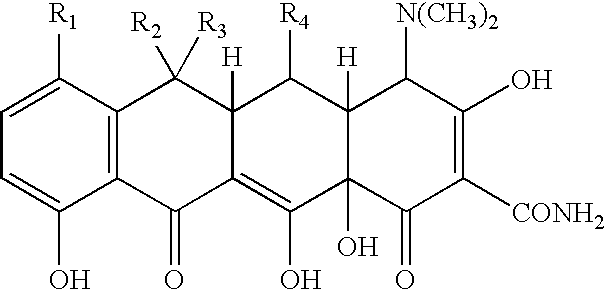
C12=C(C([R1])=CC=C1O)C([R3])([R2])C1([H])C(=C(O)C3(O)C([H])(C1[R4])C([N(CH3)2])C(O)=C([CONH2])C3=O)C2=O
